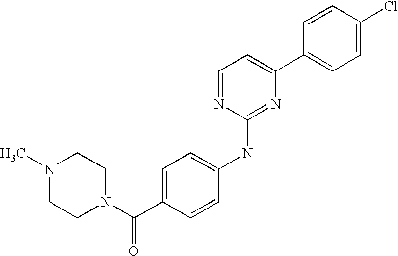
C1=CC(C2=CC=NC(NC3=CC=C(C(N4CCN(C)CC4)=O)C=C3)=N2)=CC=C1Cl
